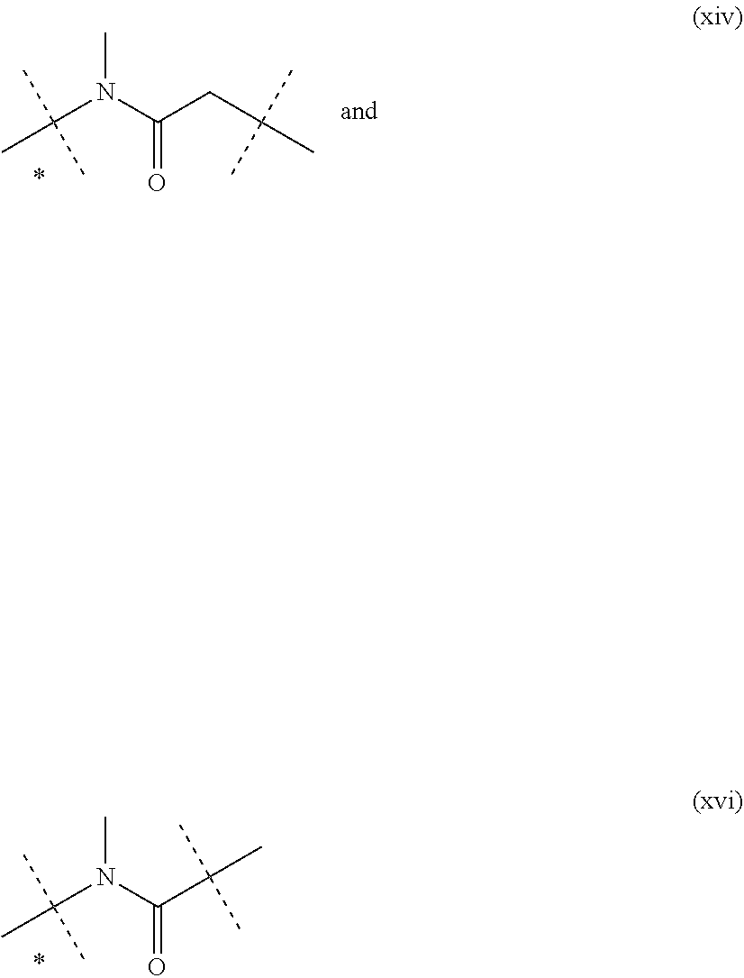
C(N(C(CC(C)(C)C)=O)C)(C)(C)C.C(N(C(C(C)(C)C)=O)C)(C)(C)C
